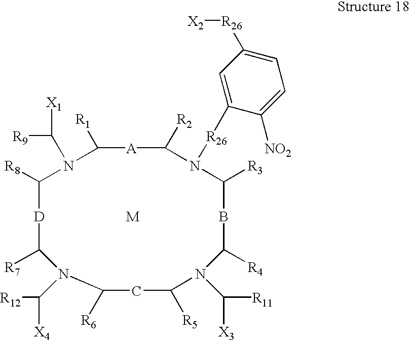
C1([R1])[A]C([R2])N([R26]C2=CC([R26][X2])=CC=C2[NO2])C([R3])BC([R4])N(C([R11])[X3])C([R5])CC([R6])N(C([R12])[X4])C([R7])[D]C([R8])N1C([X1])[R9].[M]
